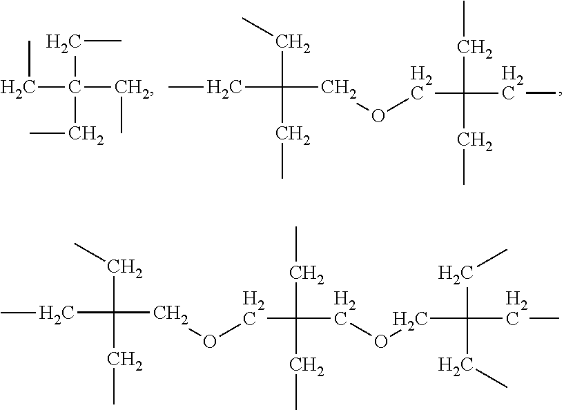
CCC(CC)(CC)CC.C(C(CC)(COCC(CC)(CC)CC)CC)C.C(C(CC)(COCC(COCC(CC)(CC)CC)(CC)CC)CC)C
